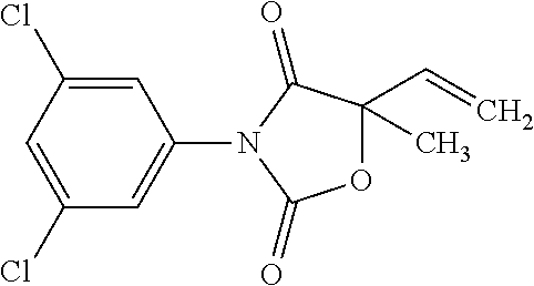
C1(Cl)=CC(Cl)=CC(N2C(=O)C(C=C)(C)OC2=O)=C1
